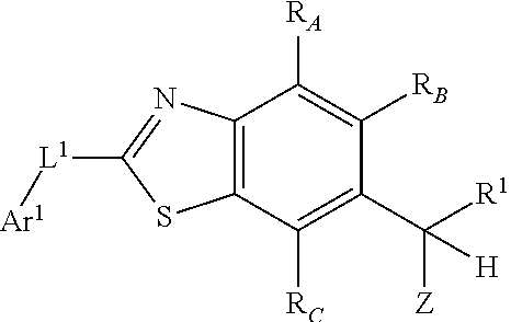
C1([RC])=C(C([Z])([R1])[H])C([RB])=C([RA])C2=C1SC([L1][Ar1])=N2
